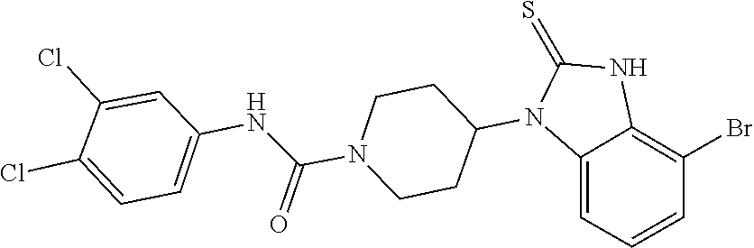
C1CN(C(NC2=CC=C(Cl)C(Cl)=C2)=O)CCC1N1C(=S)NC2=C(Br)C=CC=C12
